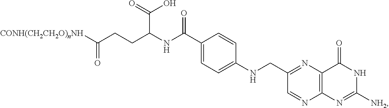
[CONH(CH2CH2O)nNH]C(=O)CCC(C(O)=O)NC(C1=CC=C(NCC2=NC3=C(N=C2)N=C([NH2])NC3=O)C=C1)=O
